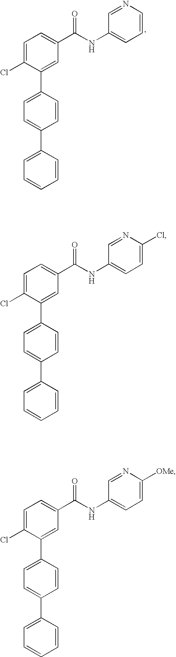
C1=C(Cl)C(C2=CC=C(C3=CC=CC=C3)C=C2)=CC(C(NC2=CC=CN=C2)=O)=C1.C1=C(Cl)C(C2=CC=C(C3=CC=CC=C3)C=C2)=CC(C(NC2=CC=C(Cl)N=C2)=O)=C1.C1=C(Cl)C(C2=CC=C(C3=CC=CC=C3)C=C2)=CC(C(NC2=CC=C([OMe])N=C2)=O)=C1
